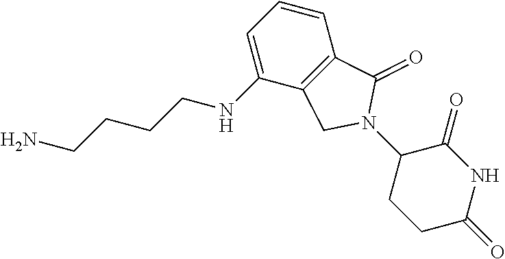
C1=C(NCCCCN)C2=C(C=C1)C(=O)N(C1CCC(=O)NC1=O)C2
